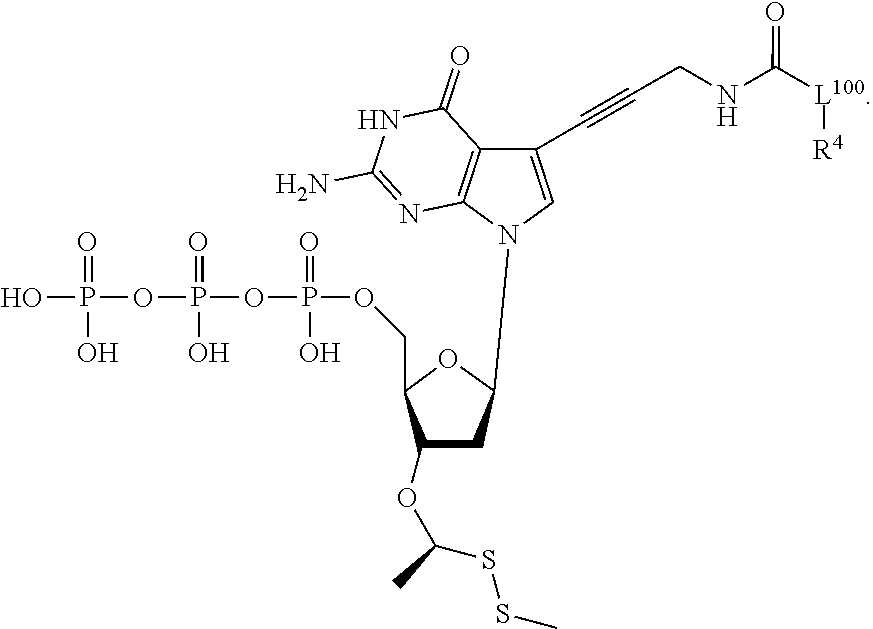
OP(=O)(O)OP(=O)(O)OP(=O)(O)OCC1C(OC(SSC)C)CC(N2C3=C(C(=O)NC(N)=N3)C(C#CCNC([L100][R4])=O)=C2)O1
